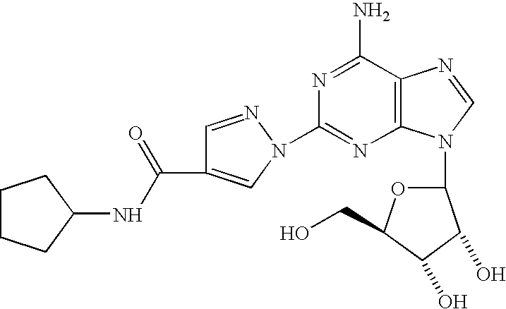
C12=C(C(N)=NC(N3C=C(C(NC4CCCC4)=O)C=N3)=N1)N=CN2C1OC(CO)C(O)C1O
